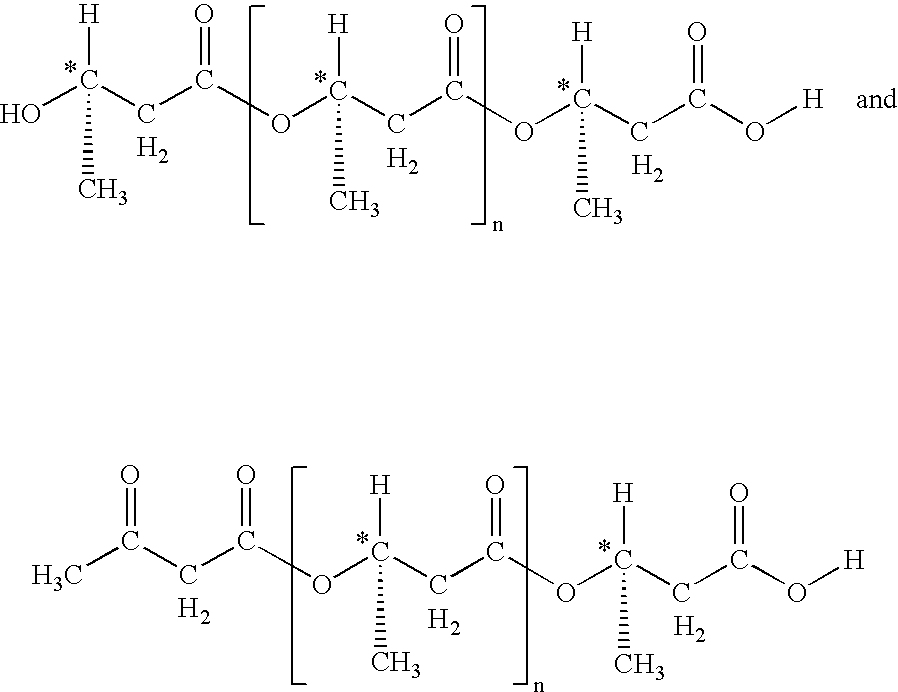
CC(CC(OC(CC(OC(CC(O[H])=O)([H])C)=O)([H])C)=O)=O.[H2].[H2].[H2].OC(CC(OC(CC(OC(CC(O[H])=O)([H])C)=O)([H])C)=O)([H])C.[H2].[H2].[H2]
